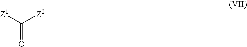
C([Z1])([Z2])=O
